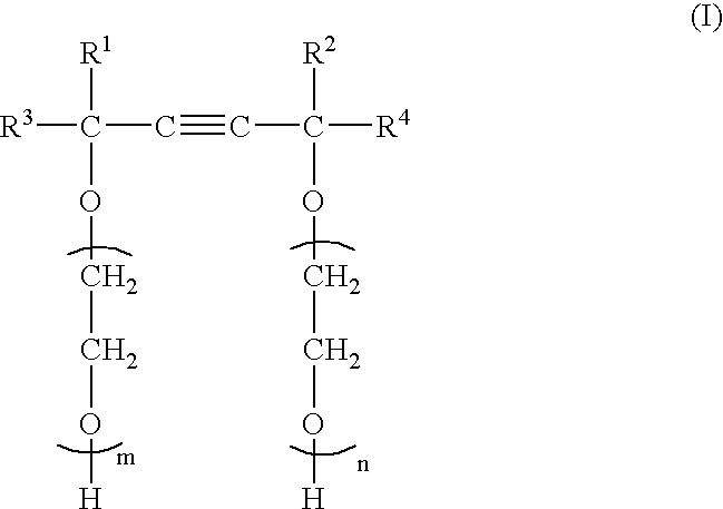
[R3]C(C#CC([R4])([R2])OCCO[H])([R1])OCCO[H]
